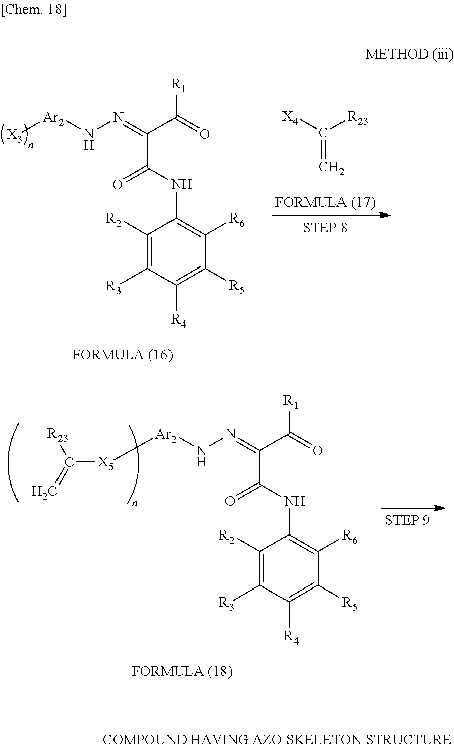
C1([R3])=C([R2])C(NC(C(C(=O)[R1])=NN[Ar2][X3])=O)=C([R6])C([R5])=C1[R4].[X4]C([R23])=C.C1([R3])=C([R2])C(NC(C(C(=O)[R1])=NN[Ar2][X5]C(=C)[R23])=O)=C([R6])C([R5])=C1[R4]
